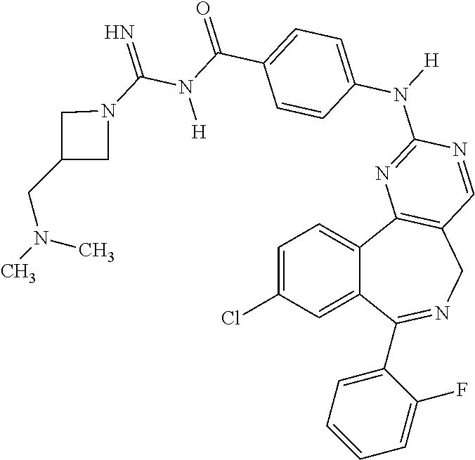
C1=C(Cl)C=C2C(=C1)C1=C(CN=C2C2=CC=CC=C2F)C=NC(N([H])C2=CC=C(C(N(C(N3CC(CN(C)C)C3)=N)[H])=O)C=C2)=N1
